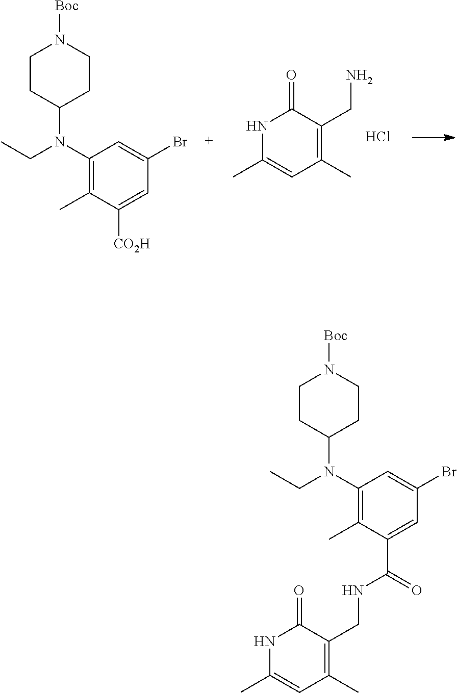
BrC1=CC(N(C2CCN([Boc])CC2)CC)=C(C)C([CO2H])=C1.N1C(C)=CC(C)=C(CN)C1=O.Cl.BrC1=CC(N(C2CCN([Boc])CC2)CC)=C(C)C(C(NCC2=C(C)C=C(C)NC2=O)=O)=C1
